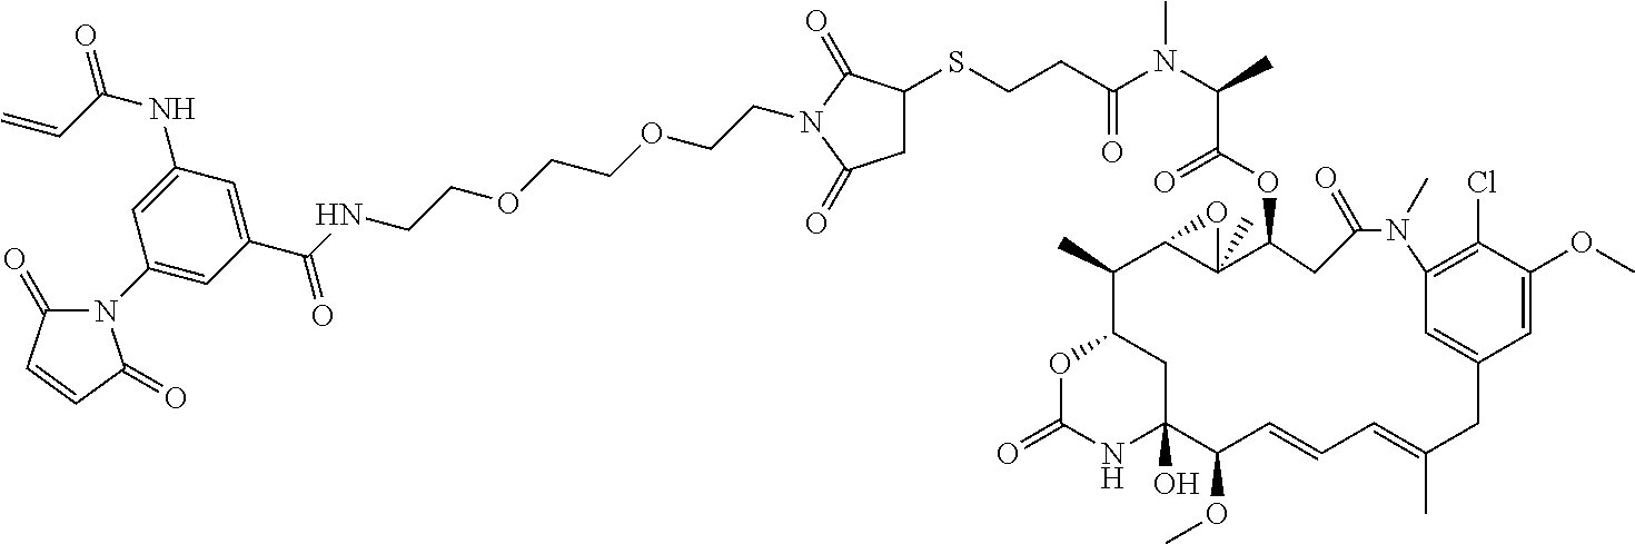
C1(NC(C=C)=O)=CC(N2C(=O)C=CC2=O)=CC(C(NCCOCCOCCN2C(=O)C(SCCC(N(C(C)C(OC3CC(=O)N(C)C4=C(Cl)C(OC)=CC(=C4)CC(C)=CC=CC(OC)C4(O)CC(C(C)C5C3(C)O5)OC(=O)N4)=O)C)=O)CC2=O)=O)=C1
